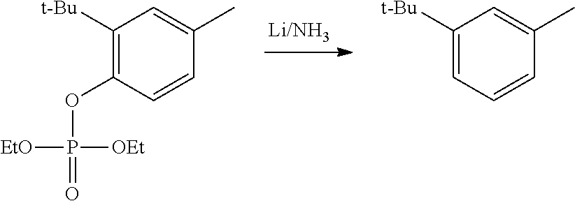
C1([t-Bu])=C(OP(=O)([OEt])[EtO])C=CC(C)=C1.C1([t-Bu])=CC=CC(C)=C1
